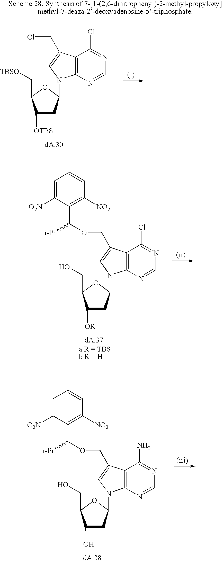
C12=C(C(COC([i-Pr])C3=C([NO2])C=CC=C3[O2N])=CN1C1CC(O)C(CO)O1)C(N)=NC=N2.C12=C(C(CCl)=CN1C1CC([OTBS])C(C[TBSO])O1)C(Cl)=NC=N2.C12=C(C(COC([i-Pr])C3=C([NO2])C=CC=C3[O2N])=CN1C1CC([OR])C(CO)O1)C(Cl)=NC=N2
